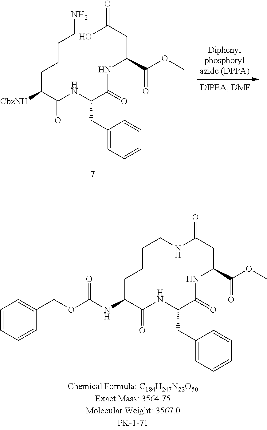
N1C(=O)CC(C(=O)OC)NC(=O)C(CC2=CC=CC=C2)NC(=O)C(NC(OCC2=CC=CC=C2)=O)CCCC1.C1(CC(C(=O)NC(C(=O)OC)CC(=O)O)NC(C(CCCCN)[CbzNH])=O)=CC=CC=C1
